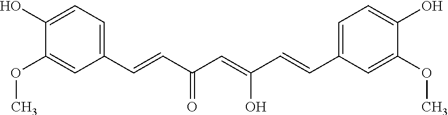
C1(OC)=CC(C=CC(C=C(C=CC2=CC=C(O)C(OC)=C2)O)=O)=CC=C1O
